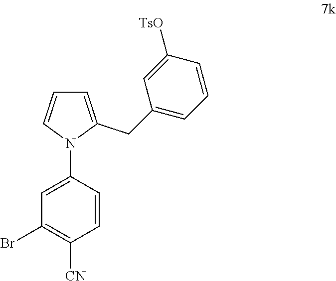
C1=C(N2C=CC=C2CC2=CC=CC([TsO])=C2)C=CC([CN])=C1Br
